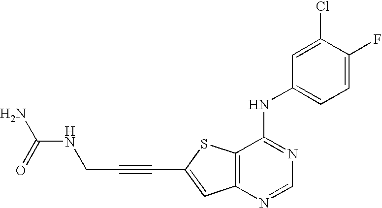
C12=C(N=CN=C1NC1=CC=C(F)C(Cl)=C1)C=C(C#CCNC(=O)N)S2
